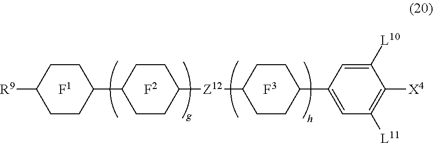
C1CC([R9])CCC1C1CCC([Z12]C2CCC(C3=CC([L11])=C([X4])C([L10])=C3)CC2)CC1.[F1].[F2].[F3]
